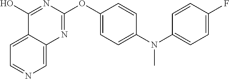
C1=C2C(=CN=C1)N=C(OC1=CC=C(N(C3=CC=C(F)C=C3)C)C=C1)N=C2O
